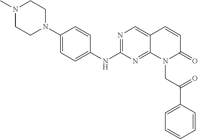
C1(N2CCN(C)CC2)=CC=C(NC2=NC=C3C(=N2)N(CC(C2=CC=CC=C2)=O)C(=O)C=C3)C=C1
